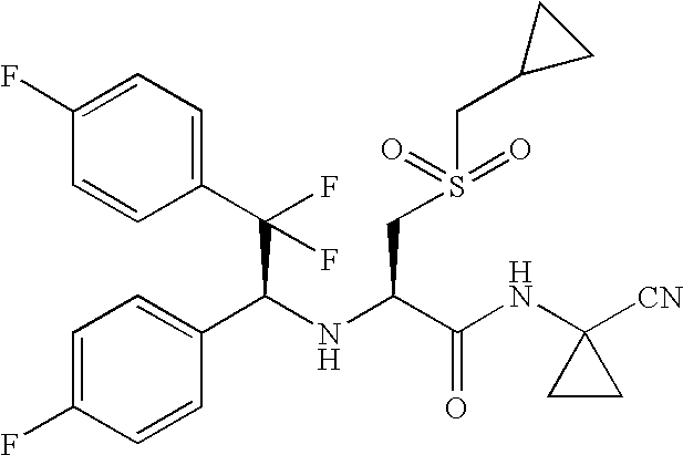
C(C(NC(CS(CC1CC1)(=O)=O)C(NC1([CN])CC1)=O)C1=CC=C(F)C=C1)(F)(C1=CC=C(F)C=C1)F
